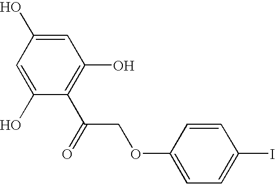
C1(O)=CC(O)=CC(O)=C1C(=O)COC1=CC=C(I)C=C1
